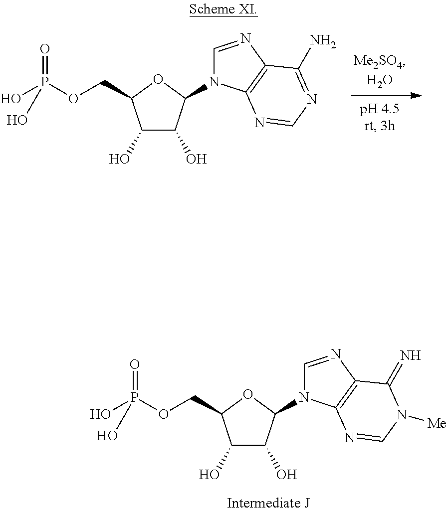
C1(O)C(O)C(N2C=NC3=C2N=CN=C3N)OC1COP(O)(O)=O.C1(O)C(O)C(N2C=NC3=C2N=CN([Me])C3=N)OC1COP(O)(O)=O
